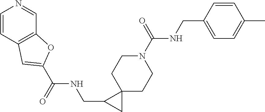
N1(C(NCC2=CC=C(C)C=C2)=O)CCC2(CC1)C(CNC(C1=CC3=C(C=NC=C3)O1)=O)C2
